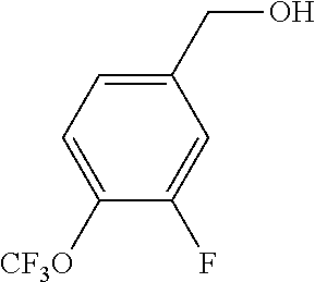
C1(CO)=CC=C([CF3O])C(F)=C1
